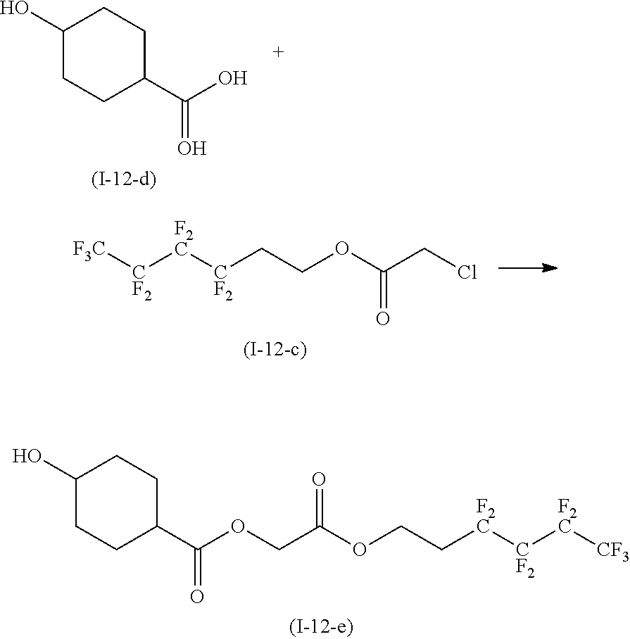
C1(O)CCC(C(O)=O)CC1.[F3C][CF2][F2C][CF2]CCOC(CCl)=O.[F2C]([CF2][F2C][CF3])CCOC(COC(C1CCC(O)CC1)=O)=O
